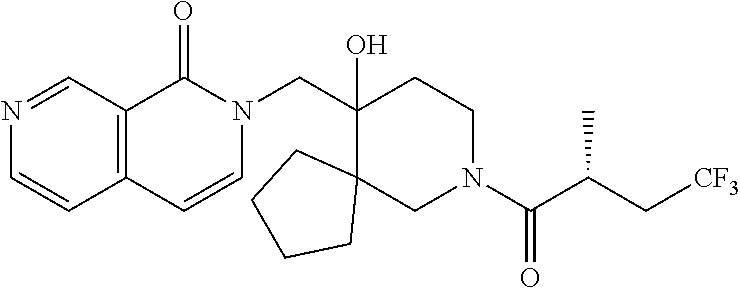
C1(CN2C(=O)C3=C(C=C2)C=CN=C3)(O)C2(CN(C(C(C[CF3])C)=O)CC1)CCCC2
